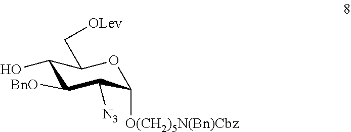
C1(O)C([BnO])C([N3])C([O(CH2)5N(Bn)Cbz])OC1C[OLev]
